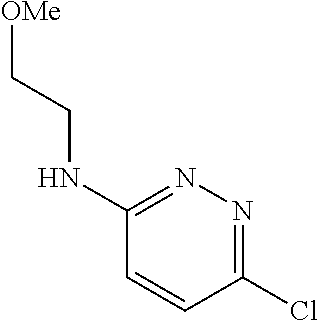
C1=CC(Cl)=NN=C1NCC[OMe]
